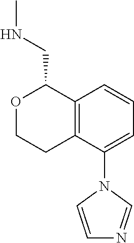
C12=C(C(N3C=CN=C3)=CC=C1)CCOC2CNC
